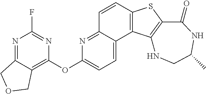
C1=CC2=C(C3=CC=C(OC4=C5C(=NC(F)=N4)COC5)N=C13)C1=C(S2)C(=O)NC(C)CN1
